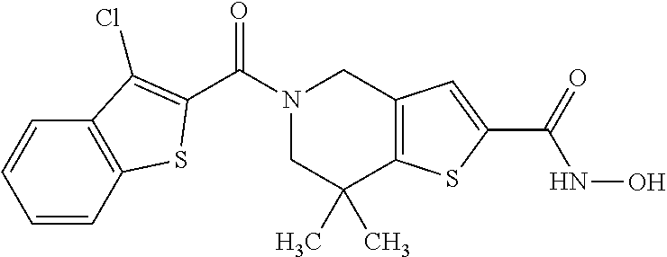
C(N1CC(C)(C)C2=C(C1)C=C(C(=O)NO)S2)(=O)C1=C(Cl)C2=C(C=CC=C2)S1
